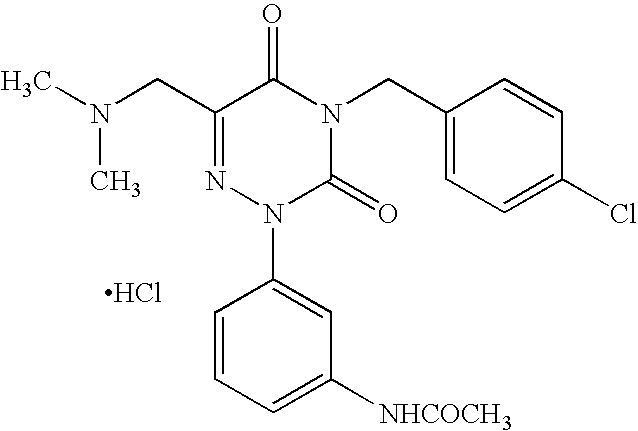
C1(CN(C)C)=NN(C2=CC([NHCOCH3])=CC=C2)C(=O)N(CC2=CC=C(Cl)C=C2)C1=O.Cl
